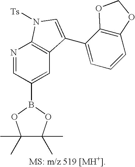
C1(C)(C)C(C)(C)OB(C2=CC3=C(N=C2)N([Ts])C=C3C2=CC=CC3=C2OCO3)O1
